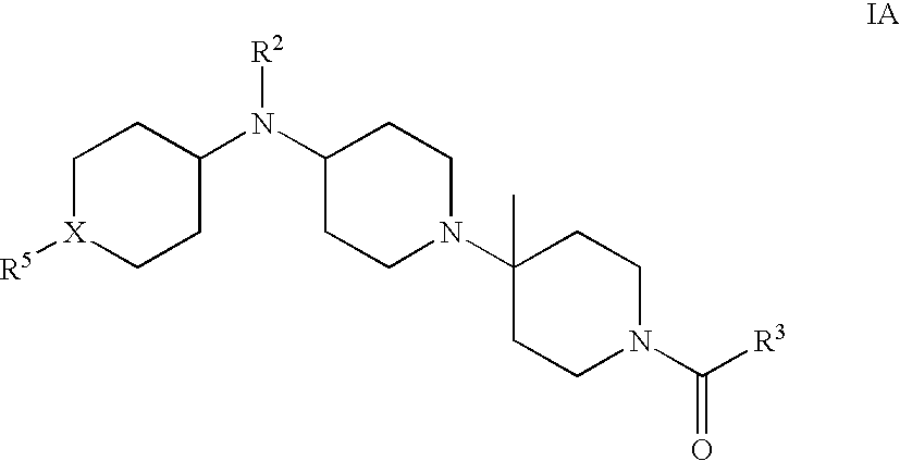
C1[X]([R5])CCC(N(C2CCN(C3(C)CCN(C([R3])=O)CC3)CC2)[R2])C1
